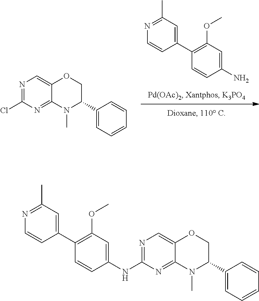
C1=CC(N)=CC(OC)=C1C1=CC(C)=NC=C1.N1=C(Cl)N=C2C(=C1)OCC(C1=CC=CC=C1)N2C.N1=C(NC2=CC(OC)=C(C3=CC(C)=NC=C3)C=C2)N=C2C(=C1)OCC(C1=CC=CC=C1)N2C
